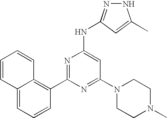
N1N=C(NC2=CC(N3CCN(C)CC3)=NC(C3=C4C(=CC=C3)C=CC=C4)=N2)C=C1C
